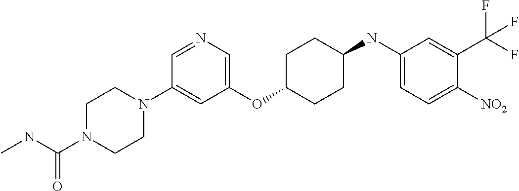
C1(OC2CCC(NC3=CC=C([NO2])C(C(F)(F)F)=C3)CC2)=CN=CC(N2CCN(C(NC)=O)CC2)=C1
